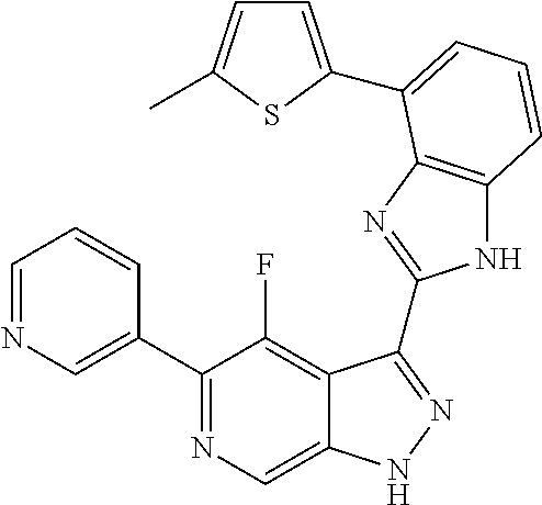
C1=NC=C(C2=NC=C3C(=C2F)C(C2=NC4=C(N2)C=CC=C4C2=CC=C(C)S2)=NN3)C=C1
